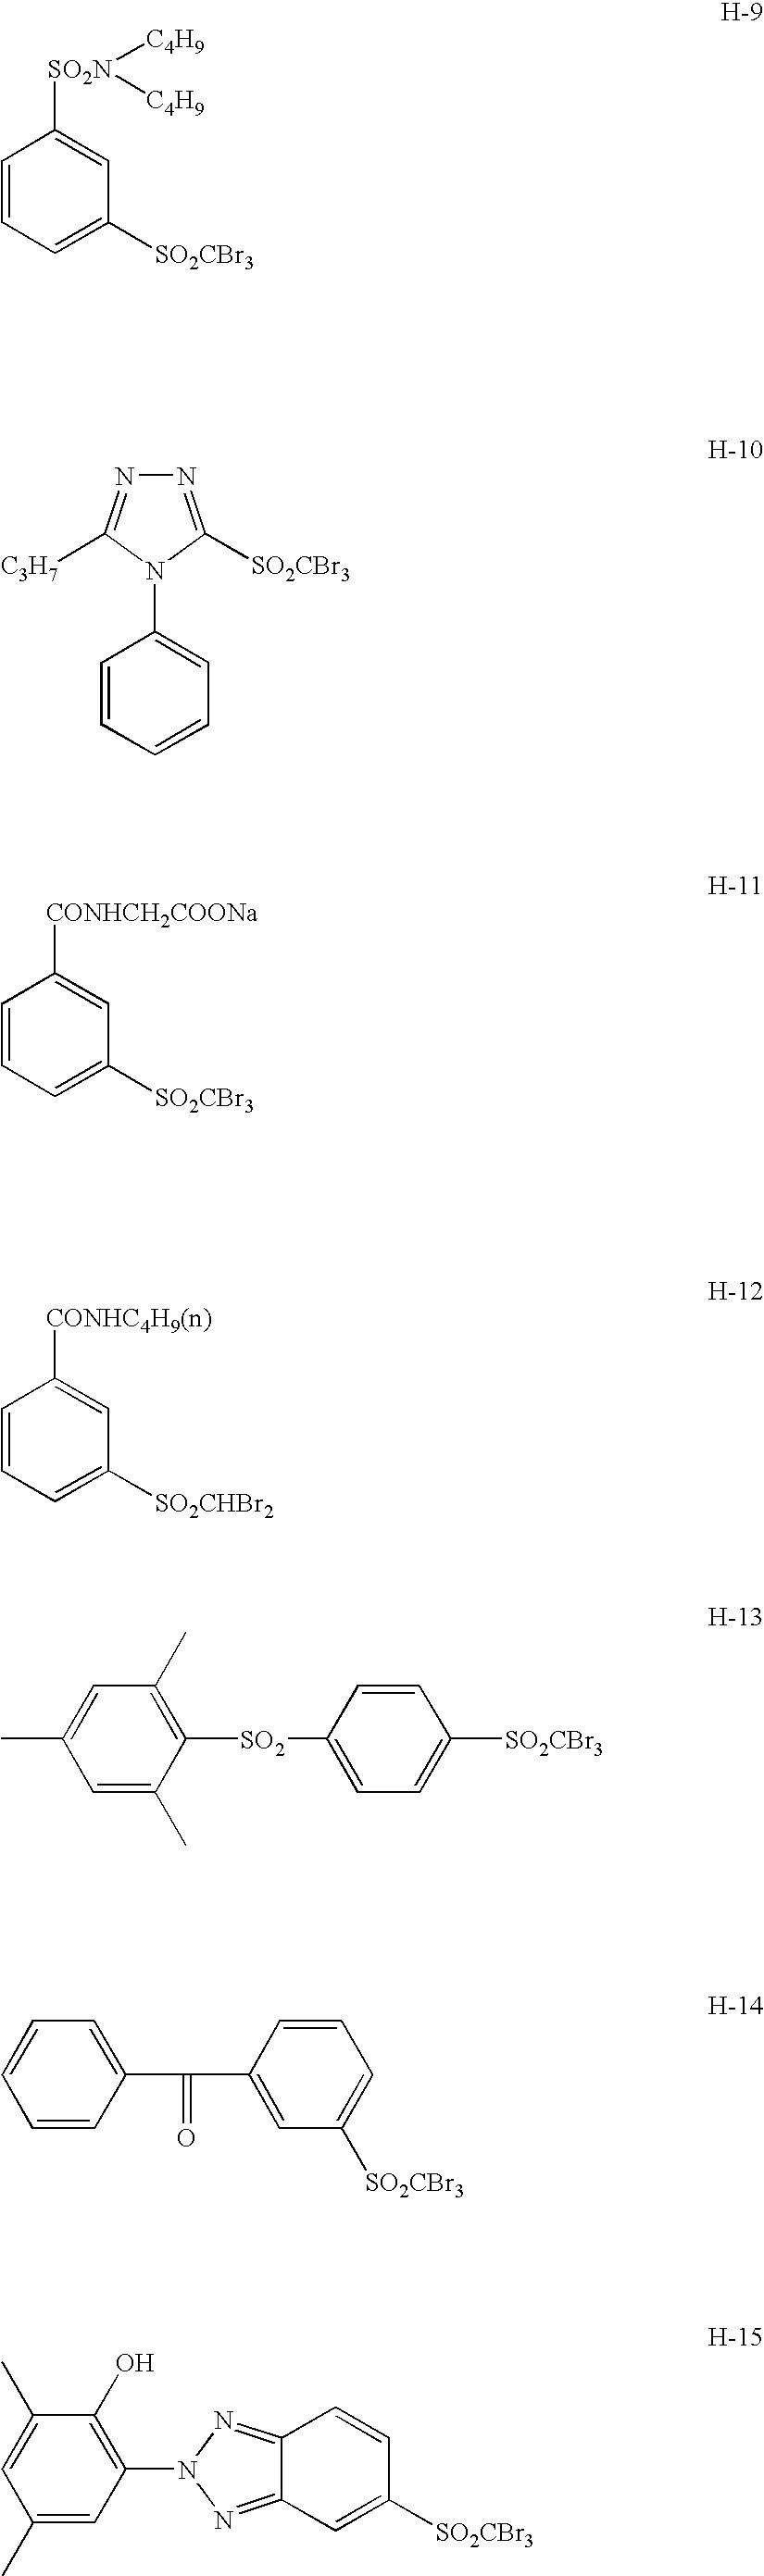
C1=CC=C([SO2CBr3])C=C1[SO2N]([C4H9])[C4H9].N1=C([SO2CBr3])N(C2=CC=CC=C2)C([C3H7])=N1.C1=CC=C([SO2CBr3])C=C1[CONHCH2COONa].C1=CC=C([SO2CHBr2])C=C1[CONHC4H9(n)].C1=C(C)C([SO2]C2=CC=C([SO2CBr3])C=C2)=C(C)C=C1C.C1=CC(C(=O)C2=CC([SO2CBr3])=CC=C2)=CC=C1.C1(C)=CC(N2N=C3C(=N2)C=C([SO2CBr3])C=C3)=C(O)C(C)=C1
